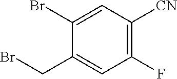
C1(Br)=CC([CN])=C(F)C=C1CBr
